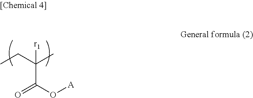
CCC(C)([r1])C(O[A])=O
